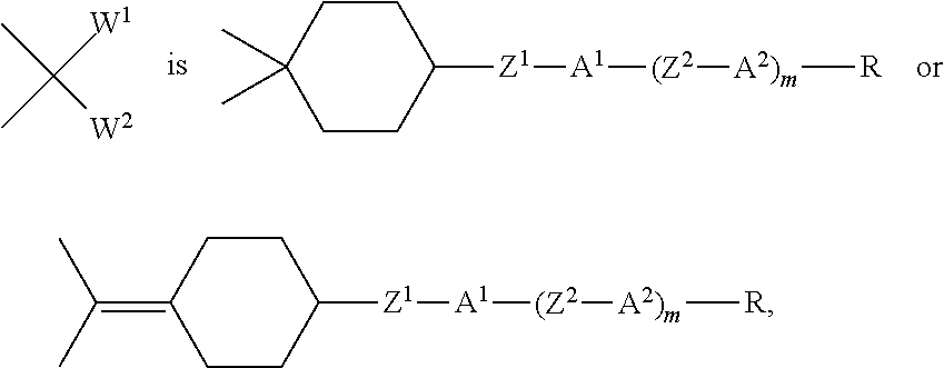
C(=C1CCC([Z1][A1][(Z2][A2)m][R])CC1)(C)C.C1(C)(C)CCC([Z1][A1][(Z2][A2)m][R])CC1.CC([W1])(C)[W2]
